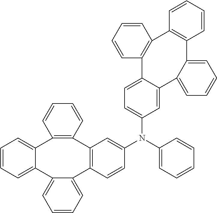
C1=C2C(=CC=C1N(C1=CC=CC=C1)C1=CC3=C(C=C1)C1=CC=CC=C1C1=CC=CC=C1C1=C3C=CC=C1)C1=C(C=CC=C1)C1=C(C3=CC=CC=C23)C=CC=C1
